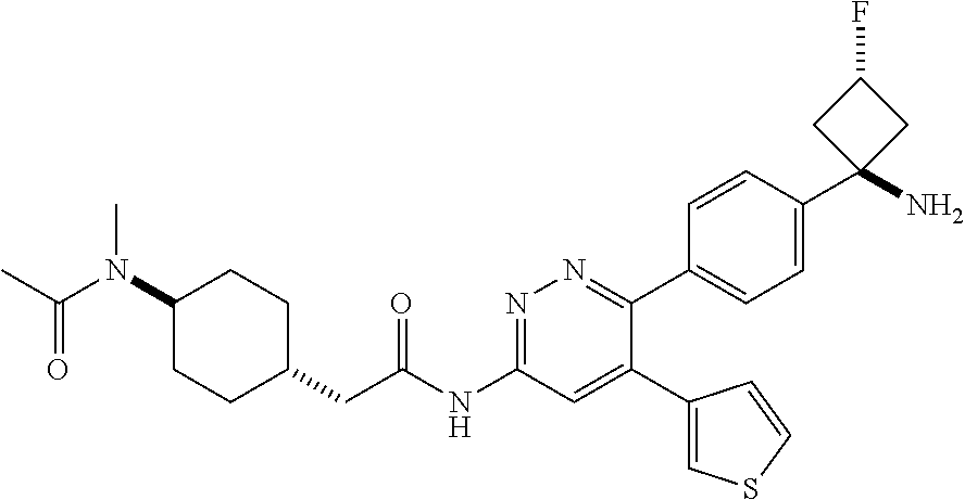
C1(N(C(C)=O)C)CCC(CC(NC2=NN=C(C3=CC=C(C4(N)CC(F)C4)C=C3)C(C3=CSC=C3)=C2)=O)CC1
